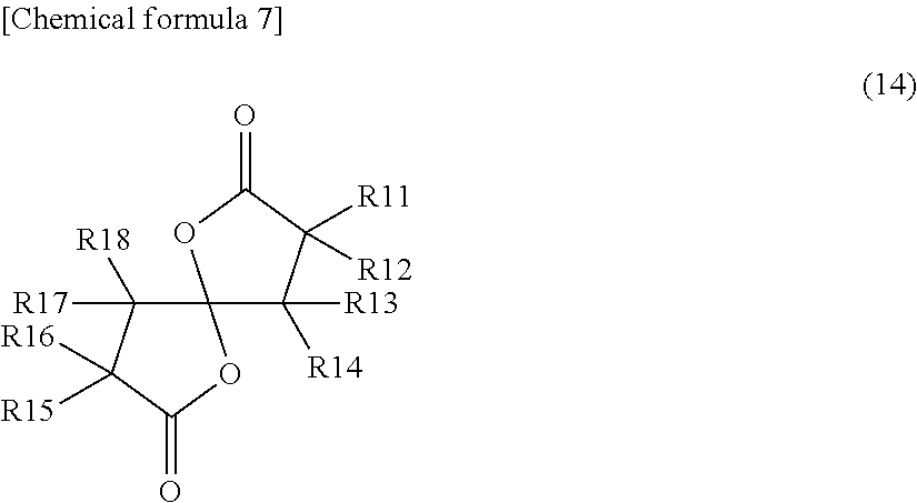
O=C1OC2(C([R14])([R13])C1([R11])[R12])C([R17])([R18])C([R16])([R15])C(=O)O2
